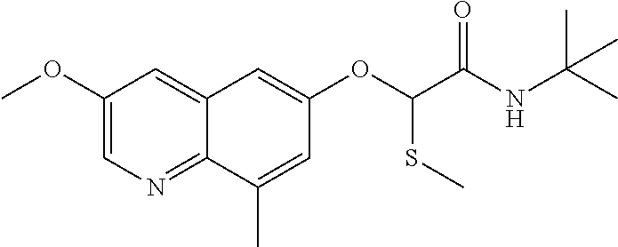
C1(OC)=CN=C2C(=C1)C=C(OC(C(NC(C)(C)C)=O)SC)C=C2C
